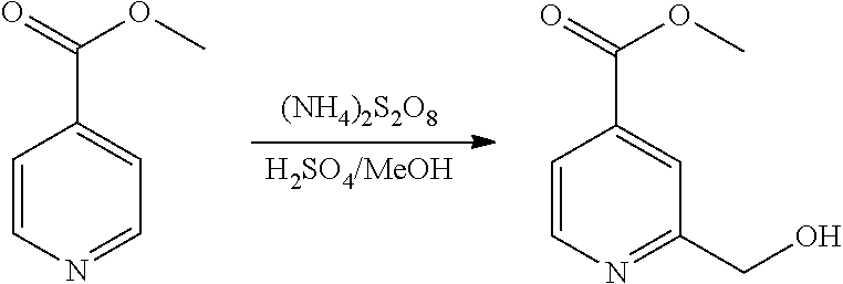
[H2SO4/MeOH].[(NH4)2S2O8].C1=CN=CC=C1C(=O)OC.C1=CN=C(CO)C=C1C(=O)OC
